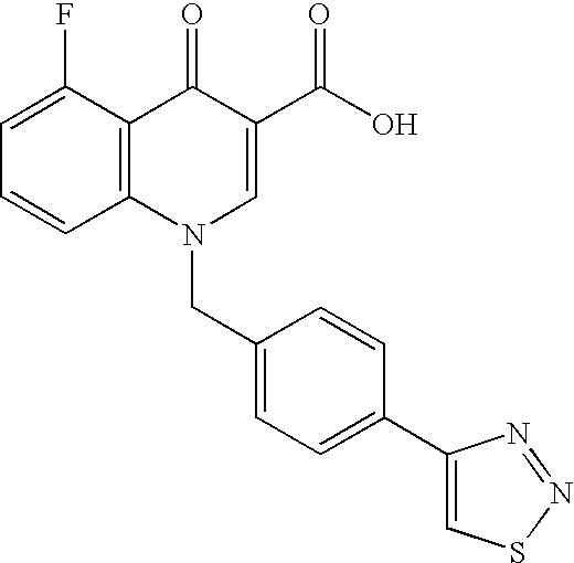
C12=C(C(F)=CC=C1)C(=O)C(C(O)=O)=CN2CC1=CC=C(C2=CSN=N2)C=C1
